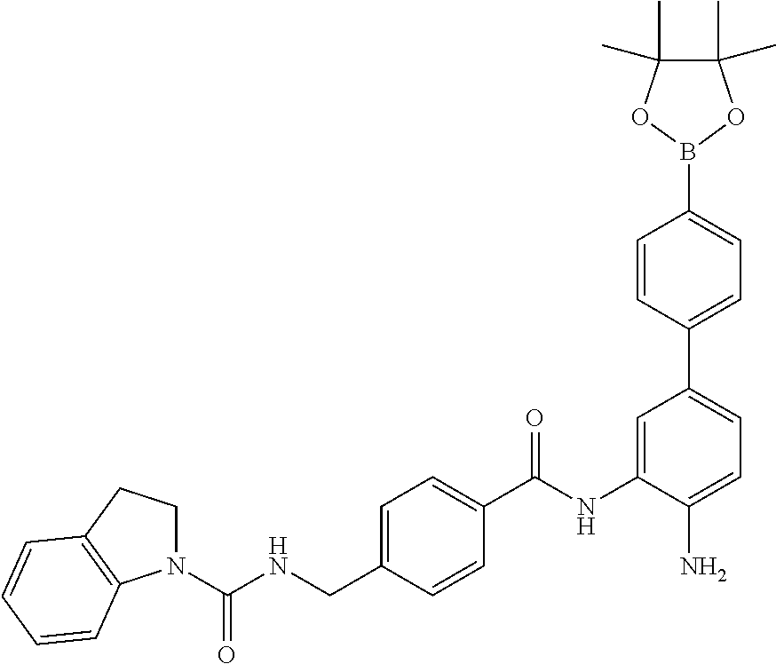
C1=C(CNC(N2CCC3=C2C=CC=C3)=O)C=CC(C(NC2=CC(C3=CC=C(B4OC(C)(C)C(C)(C)O4)C=C3)=CC=C2N)=O)=C1
